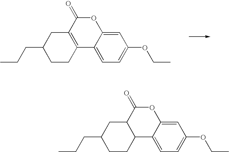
C1CC2=C(CC1CCC)C(=O)OC1=CC(OCC)=CC=C21.C1CC2C(CC1CCC)C(=O)OC1=CC(OCC)=CC=C21
